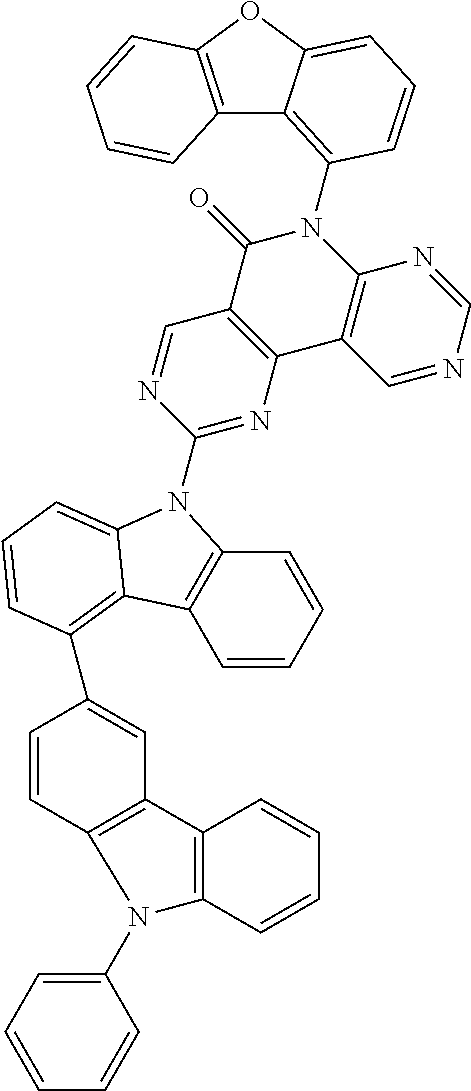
C1(N2C3=C(C=CC=C3)C3=C2C=CC(C2=C4C5=C(C=CC=C5)N(C5=NC6=C(C=N5)C(=O)N(C5=C7C8=C(OC7=CC=C5)C=CC=C8)C5=C6C=NC=N5)C4=CC=C2)=C3)=CC=CC=C1
